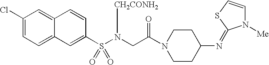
C1(Cl)=CC=C2C(=C1)C=CC(S(N(CC(N1CCC(N=C3N([Me])C=CS3)CC1)=O)[CH2CONH2])(=O)=O)=C2
